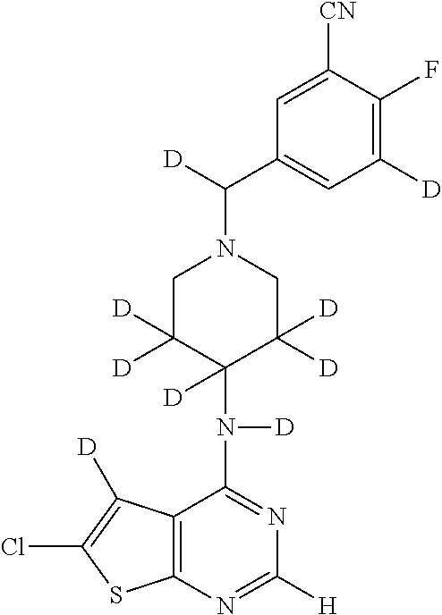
C12=C(N=C([H])N=C1N([D])C1([D])C([D])([D])CN(C([D])C3=CC([D])=C(F)C([CN])=C3)CC1([D])[D])SC(Cl)=C2[D]
